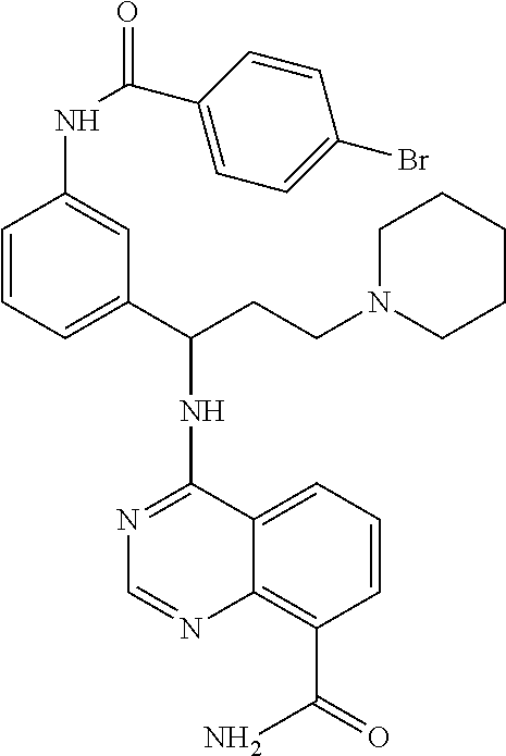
N1=C(NC(CCN2CCCCC2)C2=CC=CC(NC(C3=CC=C(Br)C=C3)=O)=C2)C2=CC=CC(C(=O)N)=C2N=C1
